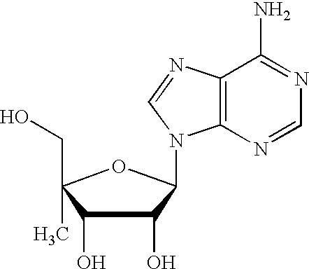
C1(O)C(O)C(CO)(C)OC1N1C2=C(N=C1)C(N)=NC=N2
